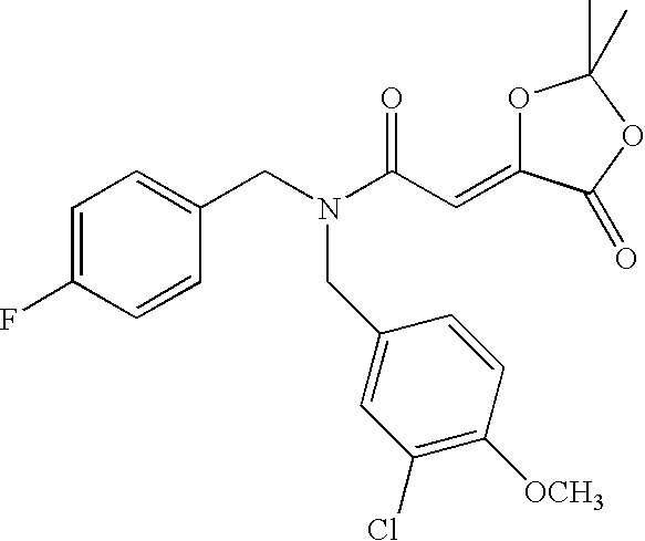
C1=C(F)C=CC(CN(C(C=C2OC(C)(C)OC2=O)=O)CC2=CC(Cl)=C([OCH3])C=C2)=C1
